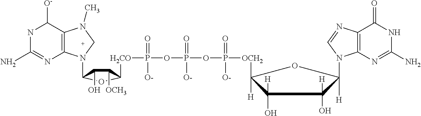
N1C(N)=NC2=C(C1[O-])N(C)CN2C1C(O)C([OCH3])C([H2CO]P(OP(OP([OCH2]C2([H])C(O)([H])C(O)([H])C([H])(N3C4=C(C(=O)NC(N)=N4)N=C3)O2)(=O)[O-])(=O)[O-])(=O)[O-])O1
